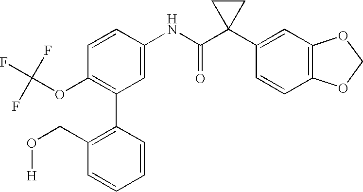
C1(NC(C2(C3=CC4=C(C=C3)OCO4)CC2)=O)=CC(C2=C(CO[H])C=CC=C2)=C(OC(F)(F)F)C=C1
